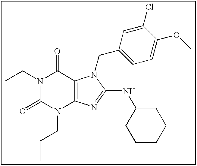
C(N1C(=O)N(CCC)C2=C(C1=O)N(CC1=CC=C(OC)C(Cl)=C1)C(NC1CCCCC1)=N2)C
